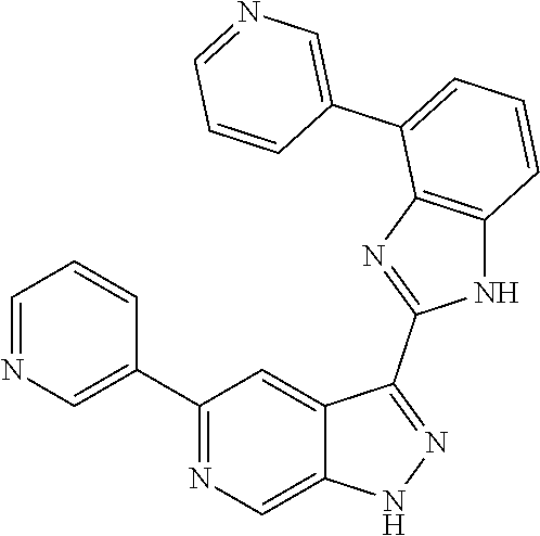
C1(C2=CN=CC=C2)=NC=C2C(=C1)C(C1=NC3=C(N1)C=CC=C3C1=CN=CC=C1)=NN2
